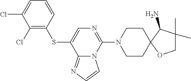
C1(Cl)=CC=CC(SC2=CN=C(N3CCC4(OCC(C)(C)C4N)CC3)N3C2=NC=C3)=C1Cl
